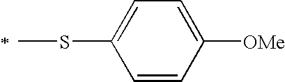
C1=CC([OMe])=CC=C1SC
